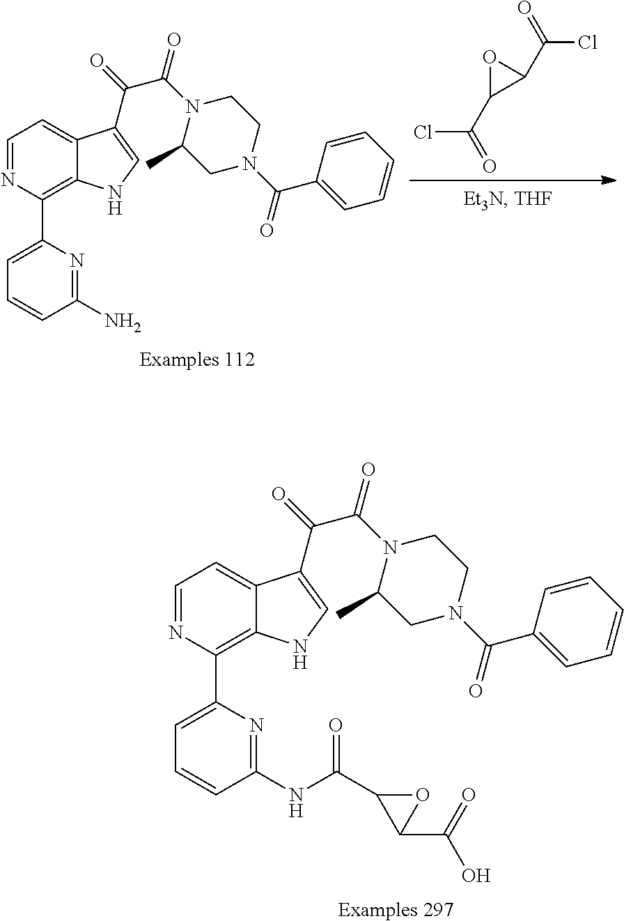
ClC(C1C(C(=O)Cl)O1)=O.C1(C2=C3C(=CC=N2)C(C(=O)C(N2C(C)CN(C(=O)C4=CC=CC=C4)CC2)=O)=CN3)=CC=CC(N)=N1.[Examples 112].C1(C2=C3C(=CC=N2)C(C(=O)C(N2C(C)CN(C(=O)C4=CC=CC=C4)CC2)=O)=CN3)=CC=CC(NC(C2OC2C(=O)O)=O)=N1.[Examples 297]
